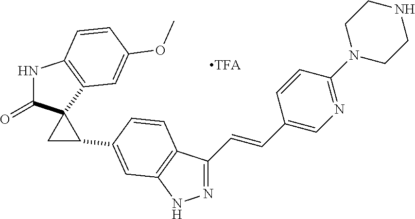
N1=C(C=CC2=CN=C(N3CCNCC3)C=C2)C2=C(N1)C=C(C1CC13C(=O)NC1=C3C=C(OC)C=C1)C=C2
